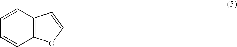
C1=CC2=C(C=C1)OC=C2
